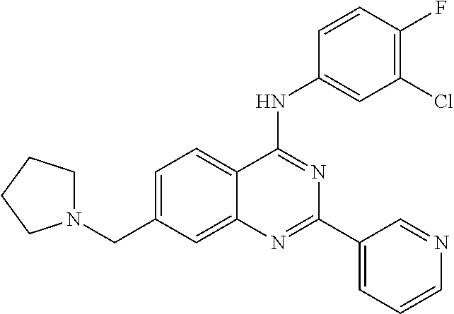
C1=C(CN2CCCC2)C=C2C(=C1)C(NC1=CC(Cl)=C(F)C=C1)=NC(C1=CC=CN=C1)=N2
